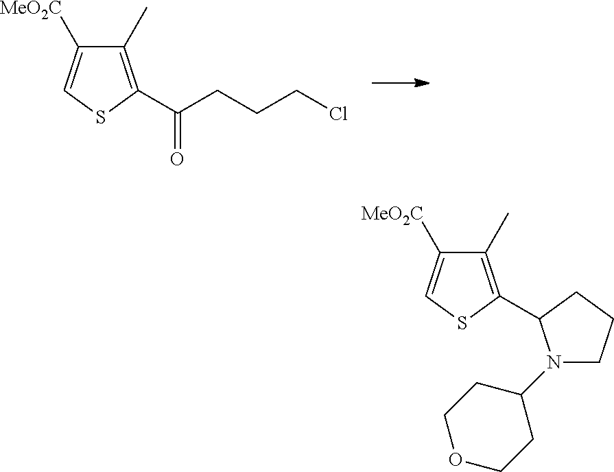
[MeO2C]C1=CSC(C(CCCCl)=O)=C1C.[MeO2C]C1=CSC(C2N(C3CCOCC3)CCC2)=C1C
